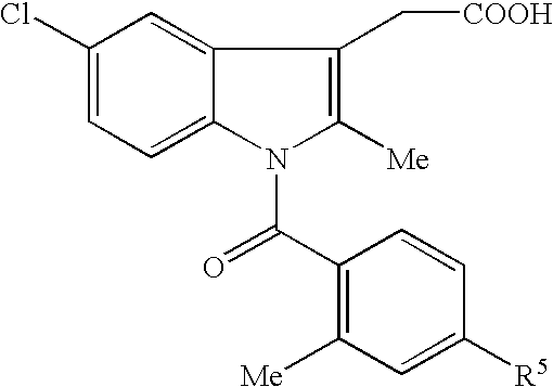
C1(Cl)=CC=C2C(=C1)C(C[COOH])=C([Me])N2C(=O)C1=C([Me])C=C([R5])C=C1
